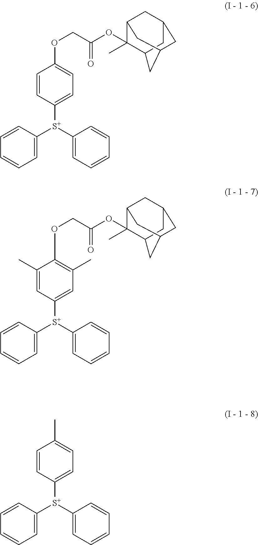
C1=CC([S+](C2=CC=CC=C2)C2=CC=CC=C2)=CC=C1OCC(=O)OC1(C)C2CC3CC1CC(C2)C3.C1(C)=CC([S+](C2=CC=CC=C2)C2=CC=CC=C2)=CC(C)=C1OCC(=O)OC1(C)C2CC3CC1CC(C2)C3.C1=CC([S+](C2=CC=CC=C2)C2=CC=CC=C2)=CC=C1C
